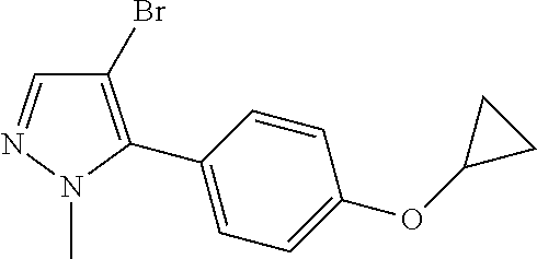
C1=NN(C)C(C2=CC=C(OC3CC3)C=C2)=C1Br
